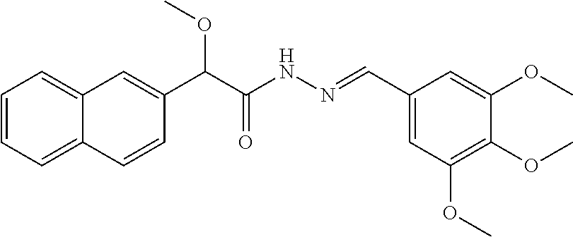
C1=CC=C2C(=C1)C=C(C(C(=O)NN=CC1=CC(OC)=C(OC)C(OC)=C1)OC)C=C2
